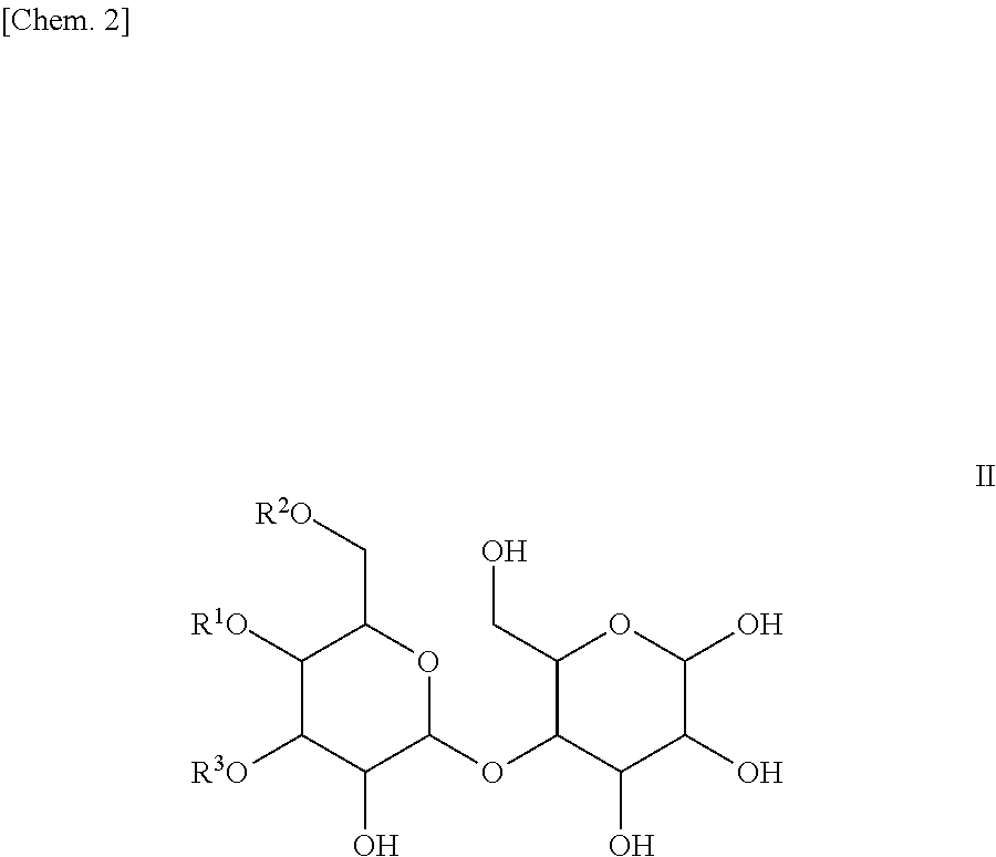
O(C1C(O)C(O)C(O)OC1CO)C1C(O)C([R3O])C([R1O])C(C[R2O])O1
